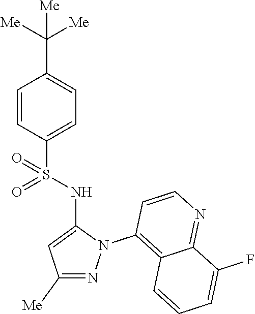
C1=CC(S(NC2=CC([Me])=NN2C2=C3C(=NC=C2)C(F)=CC=C3)(=O)=O)=CC=C1C([Me])([Me])[Me]
